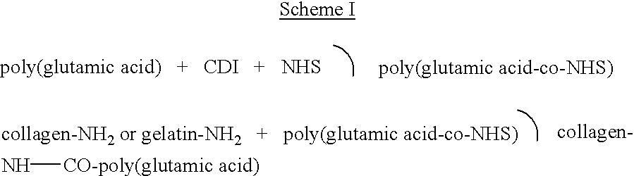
[poly(glutamic acid)   +   CDI   +   NHS].[poly(glutamic acid-co-NHS)].[collagen-NH2 or gelatin-NH2   +   poly(glutamic acid-co-NHS)].N[CO-poly(glutamic acid)]
